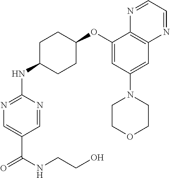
C1(OC2CCC(NC3=NC=C(C(NCCO)=O)C=N3)CC2)=CC(N2CCOCC2)=CC2=C1N=CC=N2
